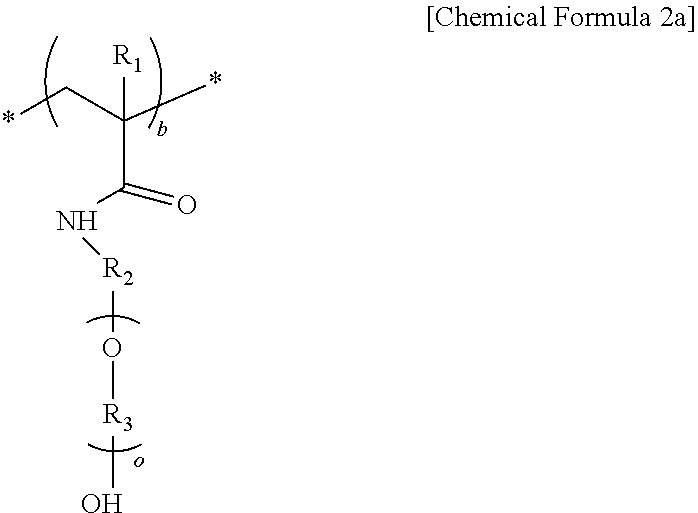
N(C(C(*)(C*)[R1])=O)[R2]O[R3]O
